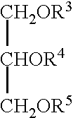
[CH2OR3][CHOR4][CH2OR5]
